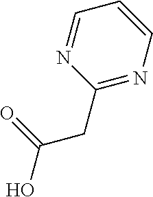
OC(CC1=NC=CC=N1)=O
